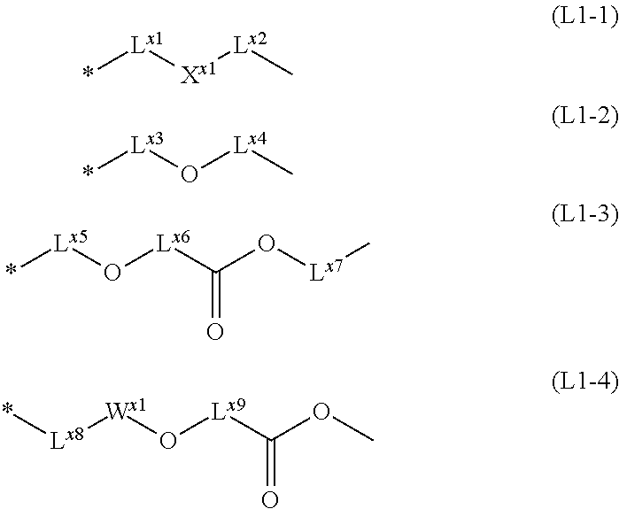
*[Lx1][Xx1][Lx2]C.*[Lx3]O[Lx4]C.*[Lx5]O[Lx6]C(=O)O[Lx7]C.[Lx8]([Wx1]O[Lx9]C(=O)OC)*
